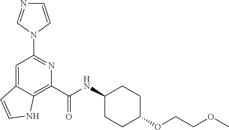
N1=CN(C2=NC(C(NC3CCC(OCCOC)CC3)=O)=C3C(=C2)C=CN3)C=C1
